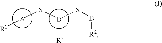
[A]([X]B([X][D][R2])[R3])[R1]
